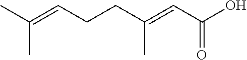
CC(=CCCC(=CC(O)=O)C)C
